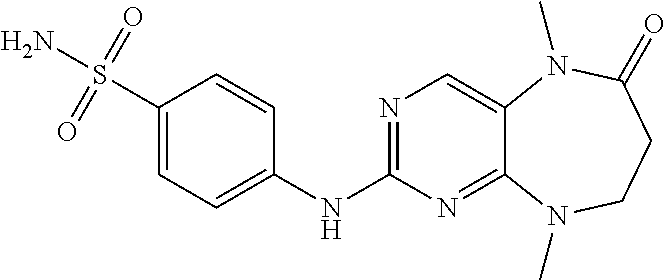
C1(S(N)(=O)=O)=CC=C(NC2=NC=C3C(=N2)N(C)CCC(=O)N3C)C=C1
